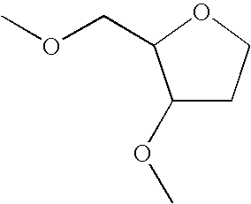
C1(OC)CCOC1COC
